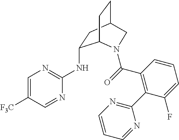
N(C1=NC=C([F3C])C=N1)C1CC2CCC1N(C(=O)C1=C(C3=NC=CC=N3)C(F)=CC=C1)C2
